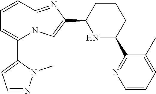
N12C(=NC(C3NC(C4=NC=CC=C4C)CCC3)=C1)C=CC=C2C1=CC=NN1C
